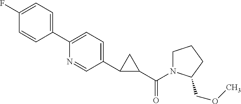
C1(F)=CC=C(C2=CC=C(C3C(C(=O)N4CCCC4COC)C3)C=N2)C=C1
